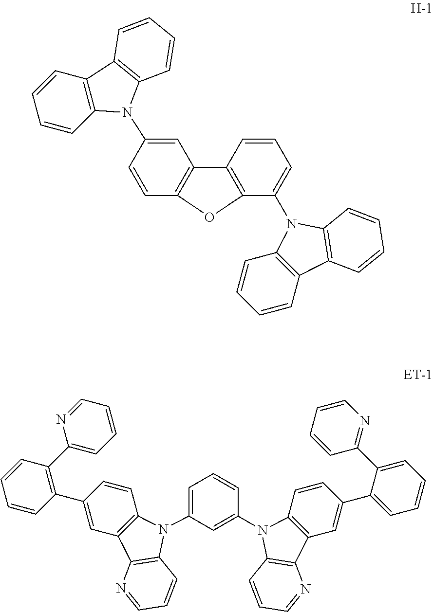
C1=CC=CC2=C1C1=C(N2C2=CC3=C(OC4=C3C=CC=C4N3C4=C(C=CC=C4)C4=C3C=CC=C4)C=C2)C=CC=C1.C1=NC(C2=C(C3=CC4=C(C=C3)N(C3=CC=CC(N5C6=C(C=C(C7=CC=CC=C7C7=NC=CC=C7)C=C6)C6=C5C=CC=N6)=C3)C3=C4N=CC=C3)C=CC=C2)=CC=C1
